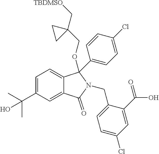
C1=C(C(C)(C)O)C=C2C(=C1)C(C1=CC=C(Cl)C=C1)(OCC1(C[TBDMSO])CC1)N(CC1=CC=C(Cl)C=C1C(=O)O)C2=O
